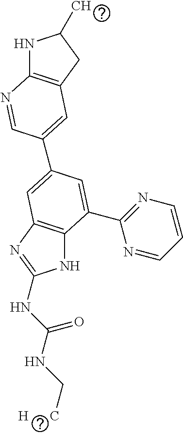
N1C2=C(N=C1NC(NC[H      C])=O)C=C(C1=CC3=C(NC(C)C3)N=C1)C=C2C1=NC=CC=N1
